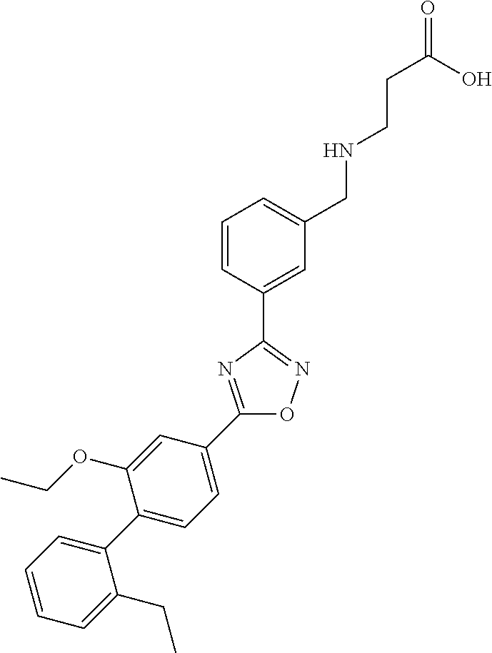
C1=CC(C2=NOC(C3=CC=C(C4=CC=CC=C4CC)C(OCC)=C3)=N2)=CC(CNCCC(O)=O)=C1
